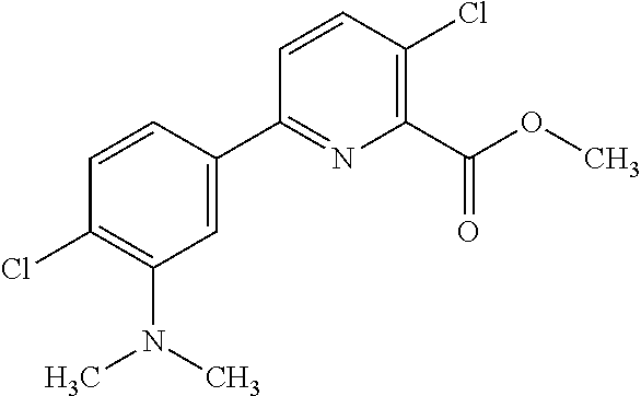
C1(C2=CC(N(C)C)=C(Cl)C=C2)=NC(C(OC)=O)=C(Cl)C=C1
